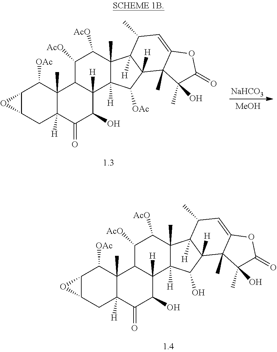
[NaHCO3].[MeOH].C12C(CC3([H])C(C)(C1[OAc])C1C([H])(C(O)C3=O)C3([H])C(C)(C([AcO])C1[AcO])C1([H])C([H])(C3[OAc])C3(C)C(=CC1C)OC(=O)C3(O)C)O2.C12C(CC3([H])C(C)(C1[OAc])C1C([H])(C(O)C3=O)C3([H])C(C)(C([AcO])C1[AcO])C1([H])C([H])(C3O)C3(C)C(=CC1C)OC(=O)C3(O)C)O2
